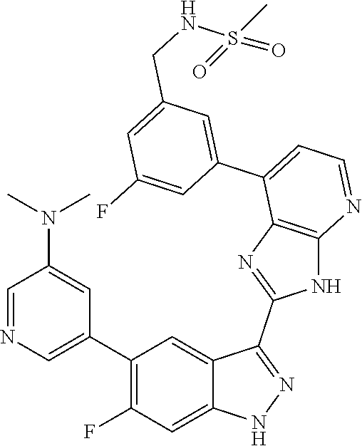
C1=NC=C(C2=C(F)C=C3C(=C2)C(C2=NC4=C(N2)N=CC=C4C2=CC(CNS(=O)(C)=O)=CC(F)=C2)=NN3)C=C1N(C)C
